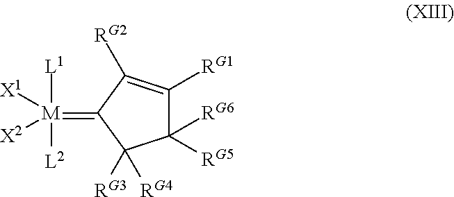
C1([RG6])([RG5])C([RG1])=C([RG2])C(=[M]([L1])([L2])([X1])[X2])C1([RG4])[RG3]
